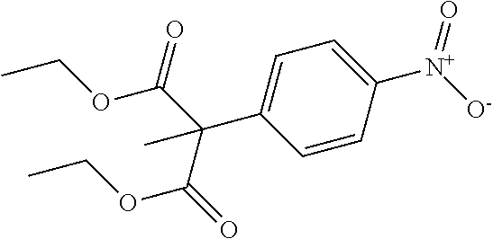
C1=CC([N+]([O-])=O)=CC=C1C(C(OCC)=O)(C(OCC)=O)C
